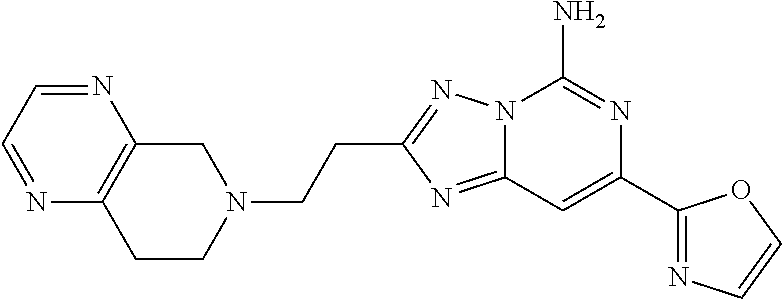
C12=NC(CCN3CC4=C(CC3)N=CC=N4)=NN1C(N)=NC(C1=NC=CO1)=C2
